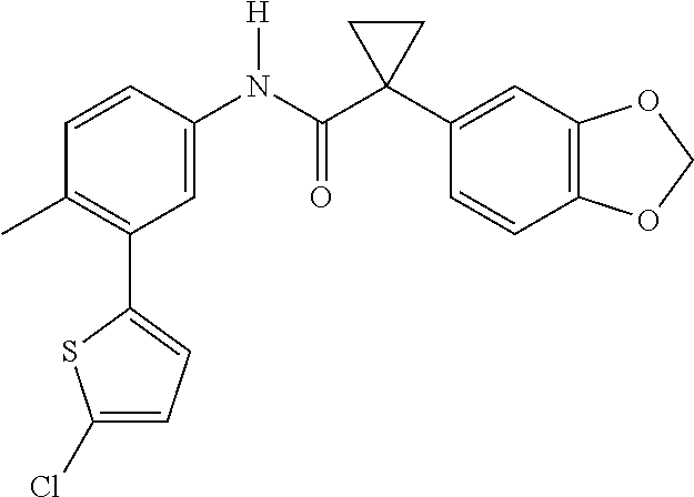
CC1=C(C2=CC=C(Cl)S2)C=C(N(C(C2(C3=CC4=C(C=C3)OCO4)CC2)=O)[H])C=C1
